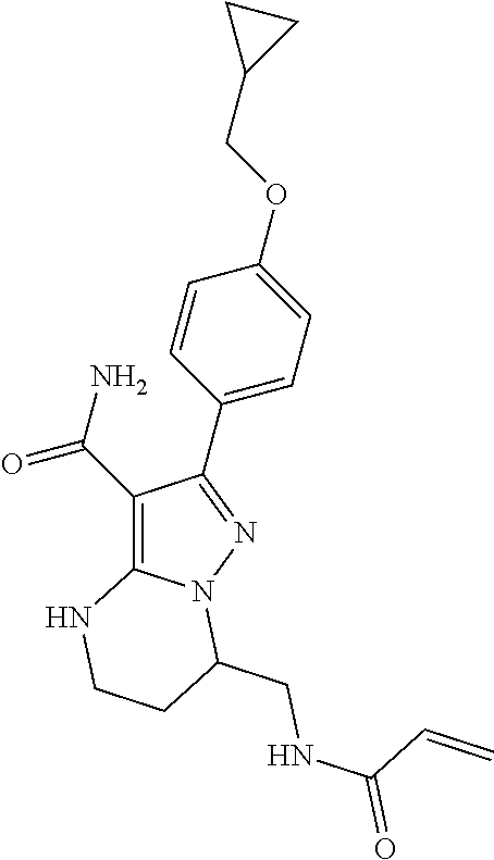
C1(C(N)=O)=C2N(N=C1C1=CC=C(OCC3CC3)C=C1)C(CNC(=O)C=C)CCN2
